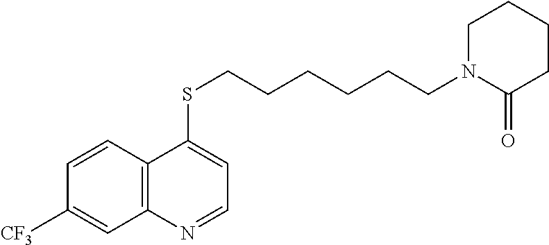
C12=C(C=CC([CF3])=C1)C(SCCCCCCN1C(=O)CCCC1)=CC=N2
